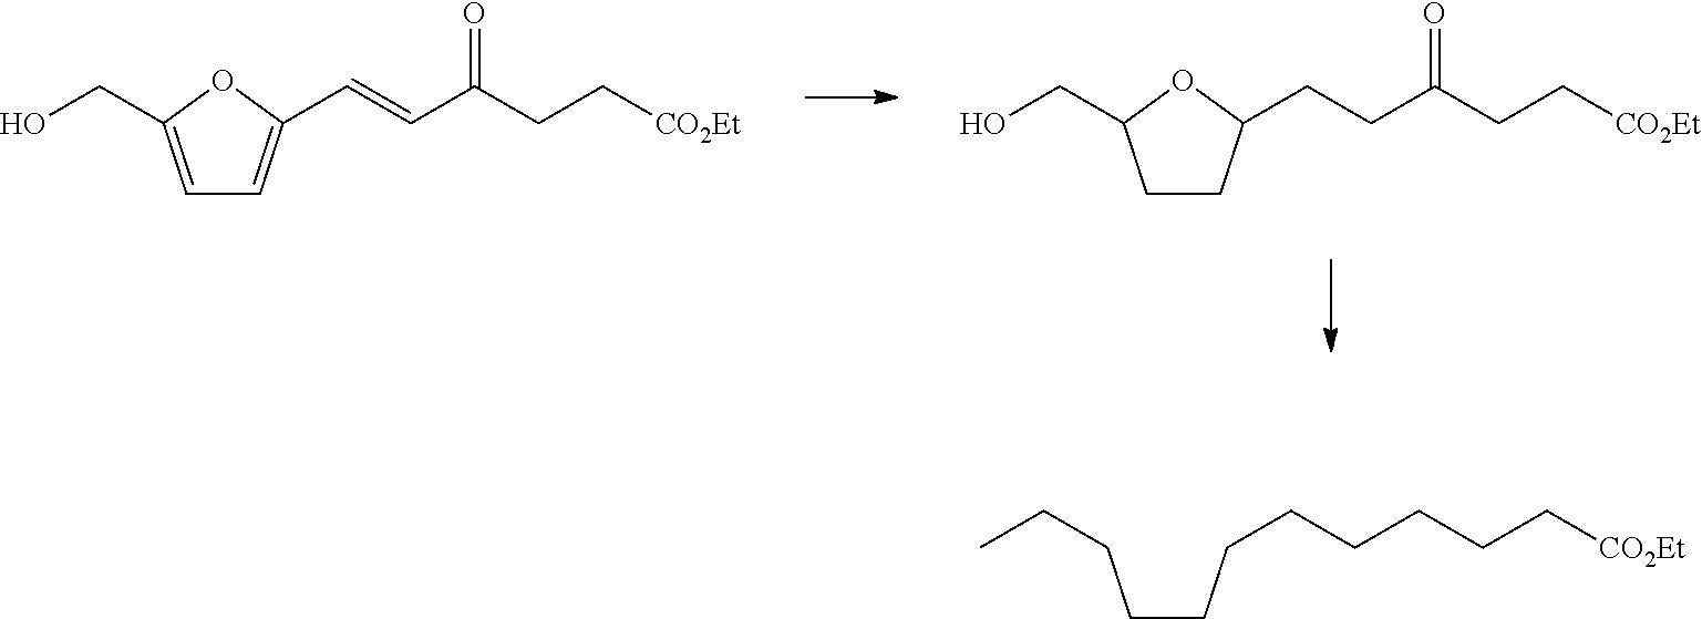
C1=C(CO)OC(C=CC(CC[CO2Et])=O)=C1.C1CC(CCC(CC[CO2Et])=O)OC1CO.C(CCCCCCC[CO2Et])CCC
